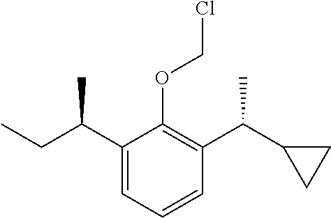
C1(C(CC)C)=CC=CC(C(C2CC2)C)=C1OCCl
